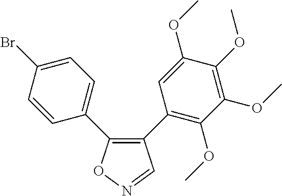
C1(C2=C(OC)C(OC)=C(OC)C(OC)=C2)=C(C2=CC=C(Br)C=C2)ON=C1
